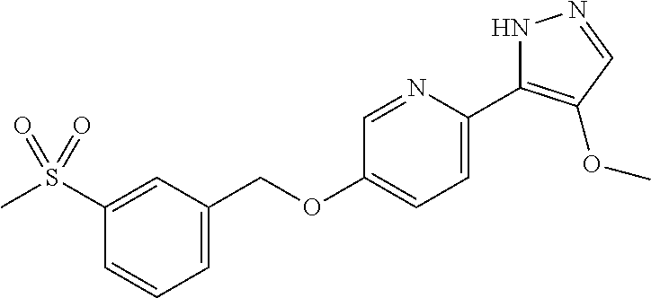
CS(C1=CC(COC2=CC=C(C3=C(OC)C=NN3)N=C2)=CC=C1)(=O)=O
